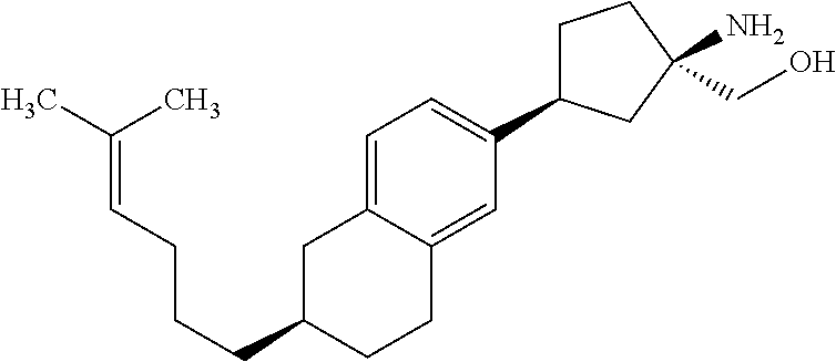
C1C(C2=CC=C3C(=C2)CCC(CCCC=C(C)C)C3)CC(N)(CO)C1
